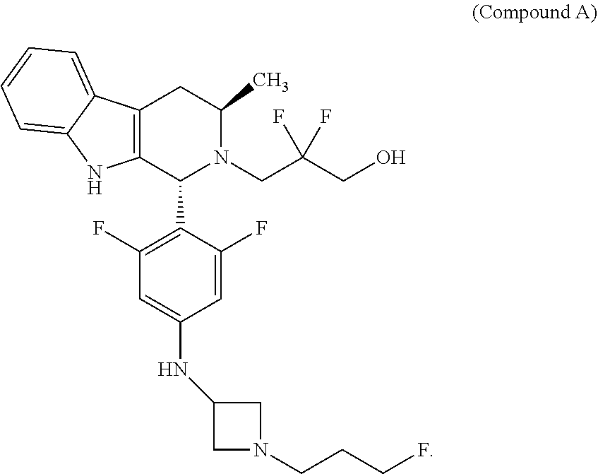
C12=C(C3=CC=CC=C3N1)CC(C)N(CC(CO)(F)F)C2C1=C(F)C=C(NC2CN(CCCF)C2)C=C1F
